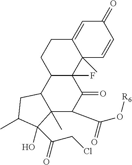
C1(=O)C=C2C(C)(C=C1)C1(F)C(CC2)C2C(C)(C(C(=O)O[R6])C1=O)C(C(CCl)=O)(O)C(C)C2
